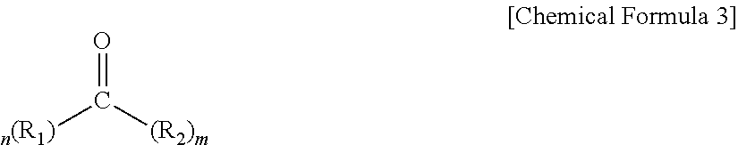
O=C([(R2)m])[n(R1)]
